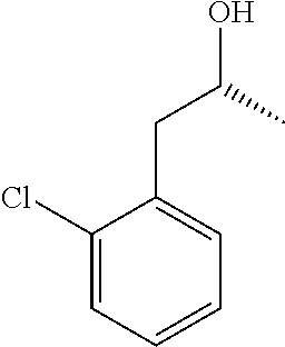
C1(Cl)=CC=CC=C1CC(O)C
